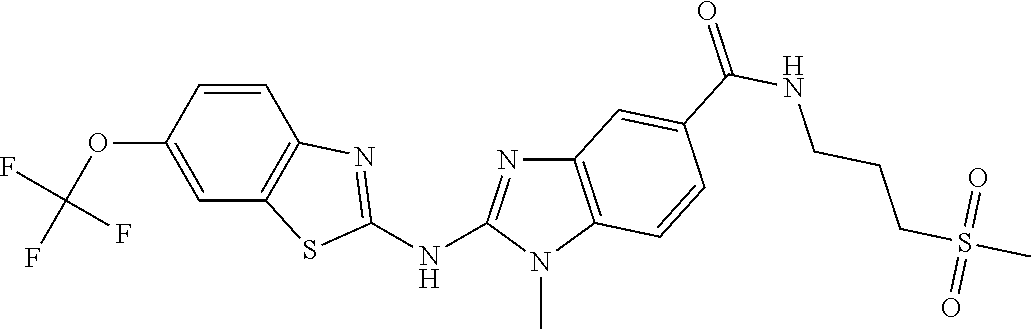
O(C1=CC2=C(C=C1)N=C(NC1=NC3=C(N1C)C=CC(C(NCCCS(C)(=O)=O)=O)=C3)S2)C(F)(F)F
